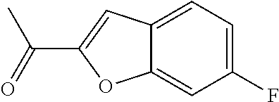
C1(F)=CC=C2C(=C1)OC(C(=O)C)=C2
